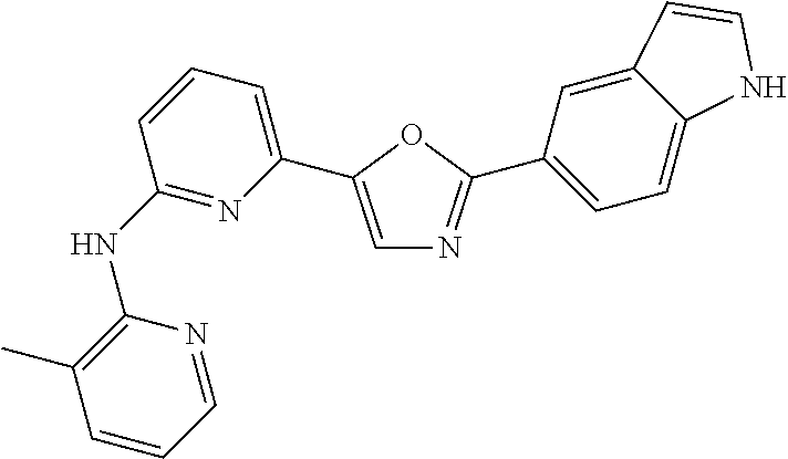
C1(NC2=NC(C3=CN=C(C4=CC=C5C(=C4)C=CN5)O3)=CC=C2)=C(C)C=CC=N1
